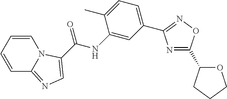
N1=C(C2OCCC2)ON=C1C1=CC=C(C)C(NC(=O)C2=CN=C3C=CC=CN32)=C1
